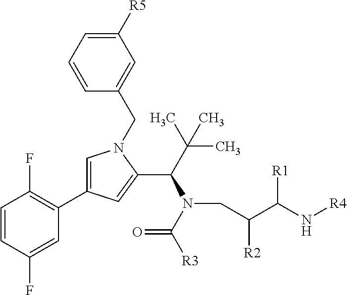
C1=CC(F)=CC(C2=CN(CC3=CC([R5])=CC=C3)C(C(C(C)(C)C)N(C([R3])=O)CC(C(N[R4])[R1])[R2])=C2)=C1F
